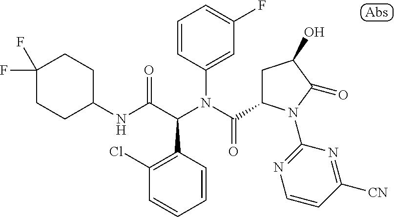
C1(NC(C(N(C(=O)C2CC(O)C(=O)N2C2=NC=CC([CN])=N2)C2=CC(F)=CC=C2)C2=C(Cl)C=CC=C2)=O)CCC(F)(F)CC1
